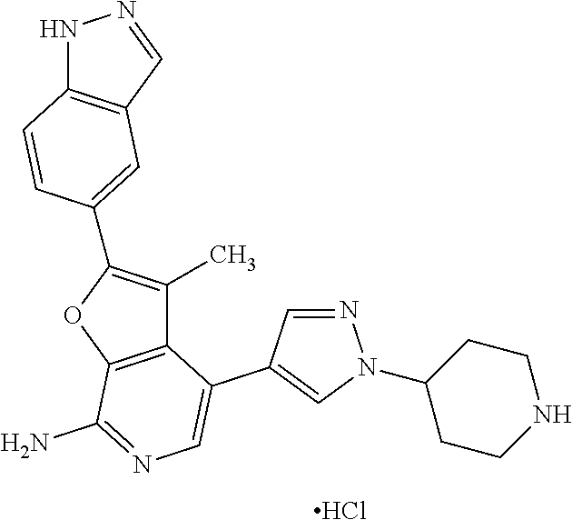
Cl.C12=C(OC(C3=CC4=C(NN=C4)C=C3)=C1C)C(N)=NC=C2C1=CN(C2CCNCC2)N=C1
